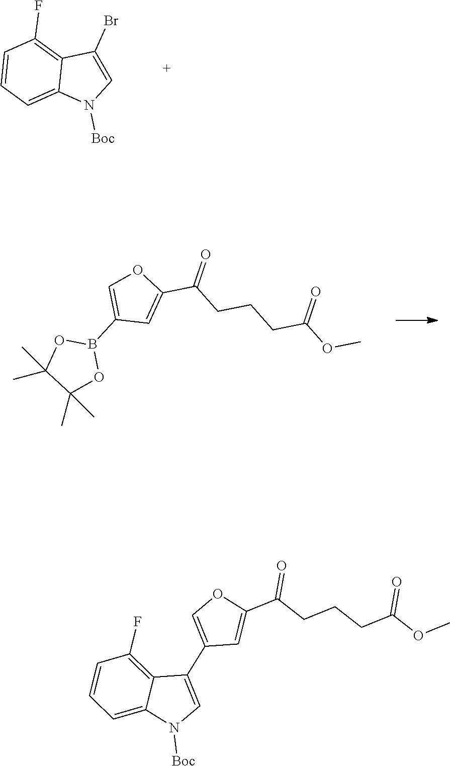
C1(F)=C2C(Br)=CN([Boc])C2=CC=C1.C1=C(B2OC(C)(C)C(C)(C)O2)C=C(C(=O)CCCC(OC)=O)O1.C1(F)=C2C(C3=COC(C(=O)CCCC(=O)OC)=C3)=CN([Boc])C2=CC=C1
